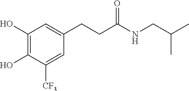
C1=C([CF3])C(O)=C(O)C=C1CCC(NCC(C)C)=O
